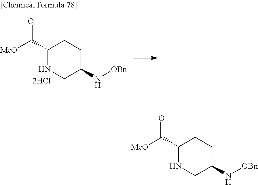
O=C(C1NCC(N[OBn])CC1)[MeO].O=C(C1NCC(N[OBn])CC1)[MeO]
